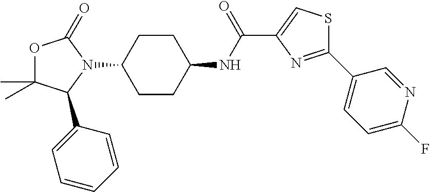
C1CC(NC(C2=CSC(C3=CC=C(F)N=C3)=N2)=O)CCC1N1C(=O)OC(C)(C)C1C1=CC=CC=C1
